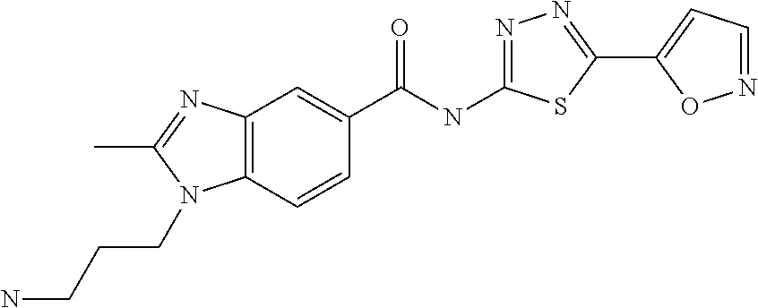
C12=C(C=CC(C(NC3=NN=C(C4=CC=NO4)S3)=O)=C1)N(CCCN)C(C)=N2
